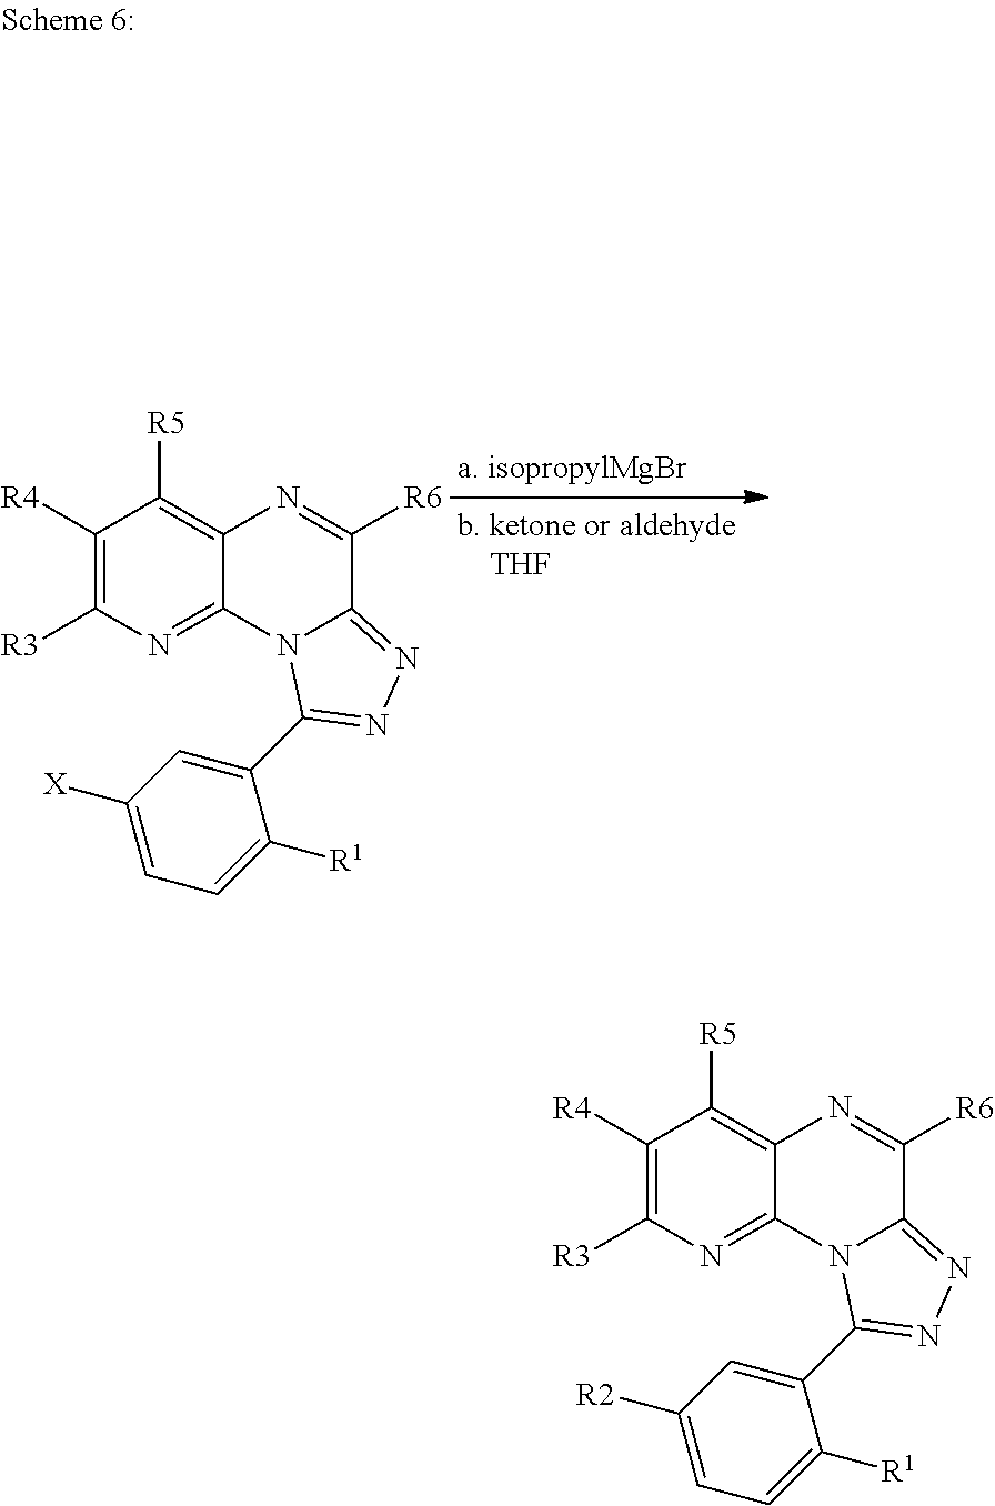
C1([R4])=C([R3])N=C2C(=C1[R5])N=C([R6])C1=NN=C(C3=CC([X])=CC=C3[R1])N21.C1([R4])=C([R3])N=C2C(=C1[R5])N=C([R6])C1=NN=C(C3=CC([R2])=CC=C3[R1])N21
